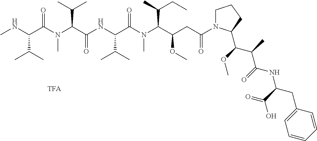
CNC(C(N(C(C(NC(C(N(C(C(CC(N1CCCC1C(C(C(NC(CC1=CC=CC=C1)C(=O)O)=O)C)OC)=O)OC)C(C)CC)C)=O)C(C)C)=O)C(C)C)C)=O)C(C)C
